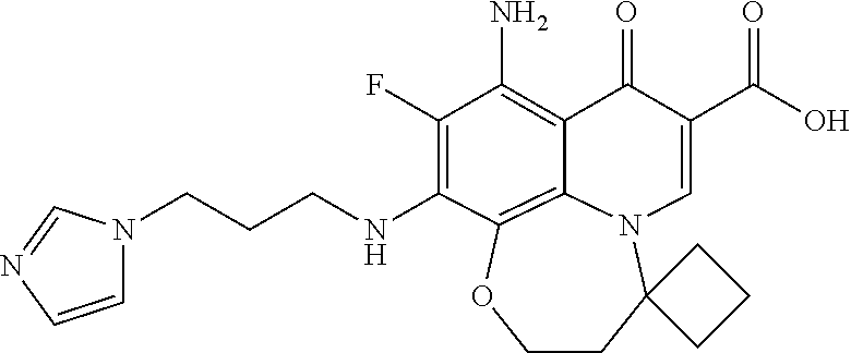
C(NC1=C(F)C(N)=C2C(=O)C(C(=O)O)=CN3C4(CCOC1=C23)CCC4)CCN1C=CN=C1
